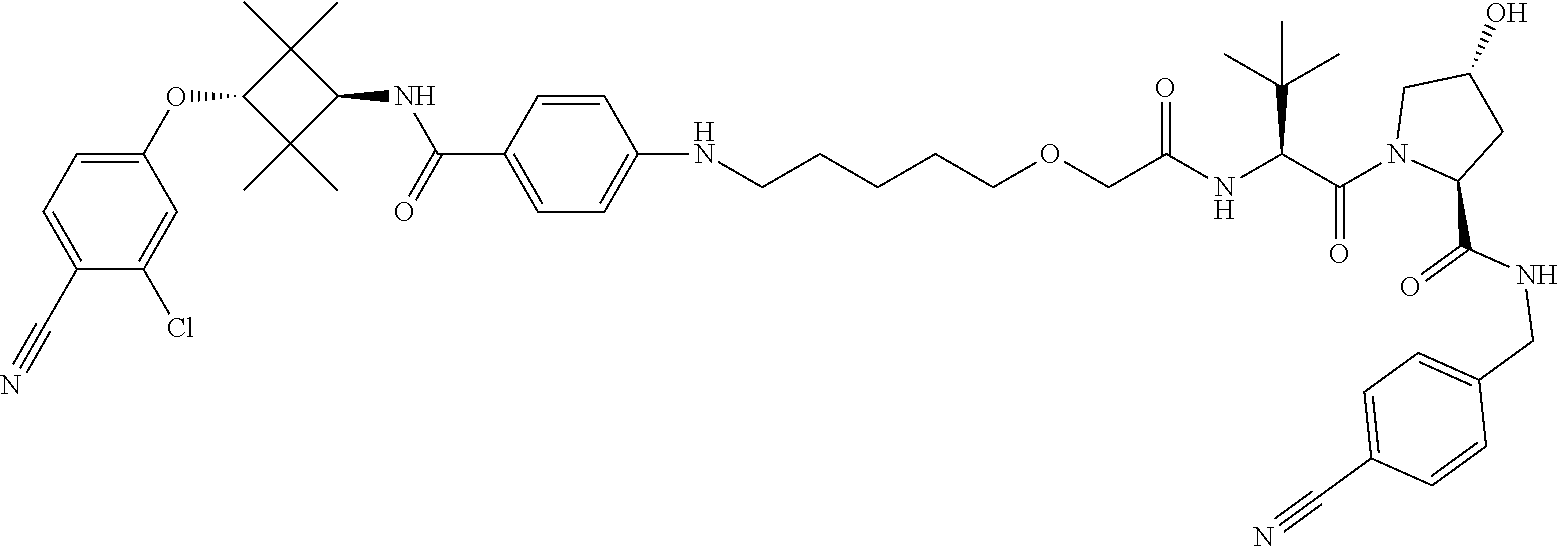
C1(NCCCCCOCC(NC(C(N2CC(O)CC2C(NCC2=CC=C(C#N)C=C2)=O)=O)C(C)(C)C)=O)=CC=C(C(NC2C(C)(C)C(OC3=CC=C(C#N)C(Cl)=C3)C2(C)C)=O)C=C1
